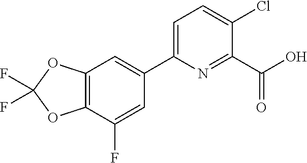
FC1(F)OC2=C(O1)C=C(C1=CC=C(Cl)C(C(O)=O)=N1)C=C2F
